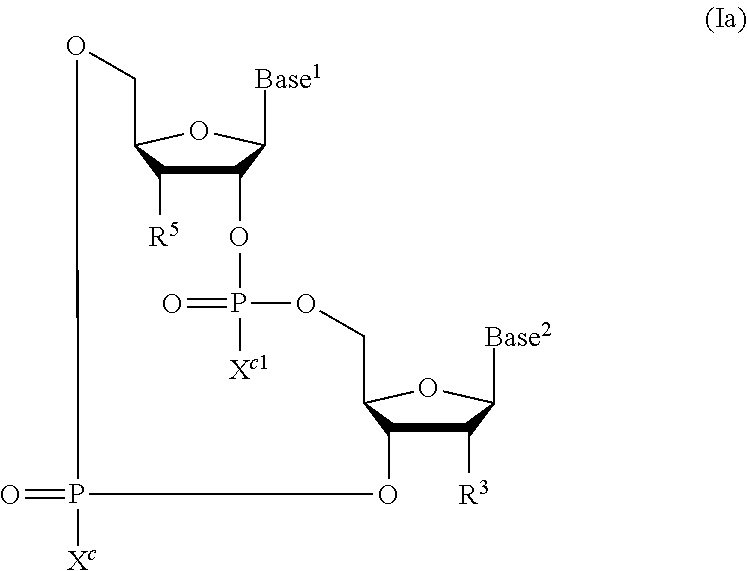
C12C([R5])C(OC1[Base1])COP([Xc])(=O)OC1C([R3])C([Base2])OC1COP([Xc1])(=O)O2
